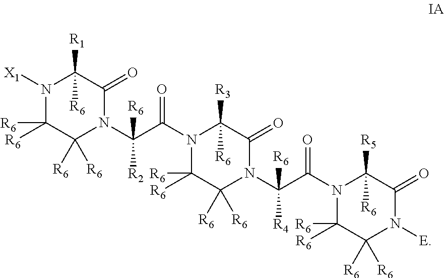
N1([X1])C([R6])([R6])C([R6])([R6])N(C(C(=O)N2C([R6])([R6])C([R6])([R6])N(C(C(=O)N3C([R6])([R6])C([R6])([R6])N([E])C(=O)C3([R6])[R5])([R6])[R4])C(=O)C2([R6])[R3])([R6])[R2])C(=O)C1([R6])[R1]
